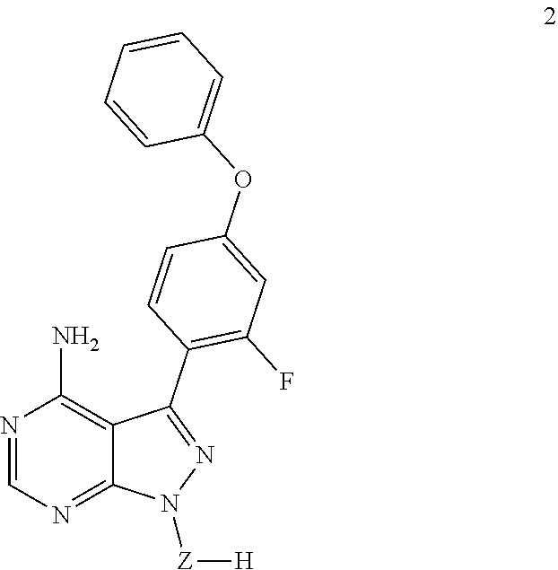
C1=NC(N)=C2C(C3=C(F)C=C(OC4=CC=CC=C4)C=C3)=NN([Z][H])C2=N1
